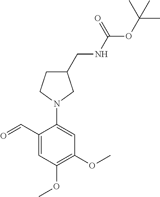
O=CC1=CC(OC)=C(OC)C=C1N1CC(CNC(OC(C)(C)C)=O)CC1
